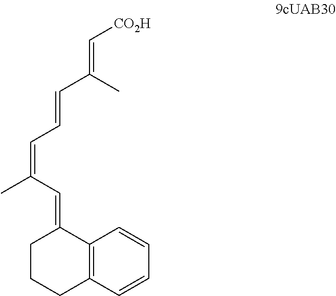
C12=C(C=CC=C1)CCCC2=CC(=CC=CC(=C[CO2H])C)C
